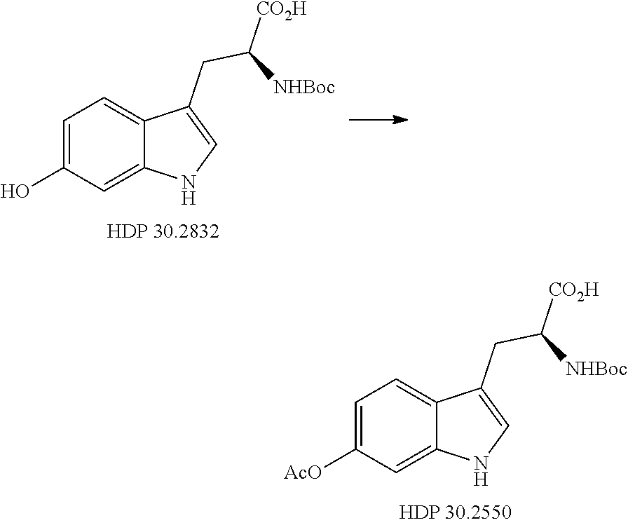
C1=C([AcO])C=C2C(=C1)C(CC([CO2H])[NHBoc])=CN2.C1=C(O)C=C2C(=C1)C(CC([CO2H])[NHBoc])=CN2
